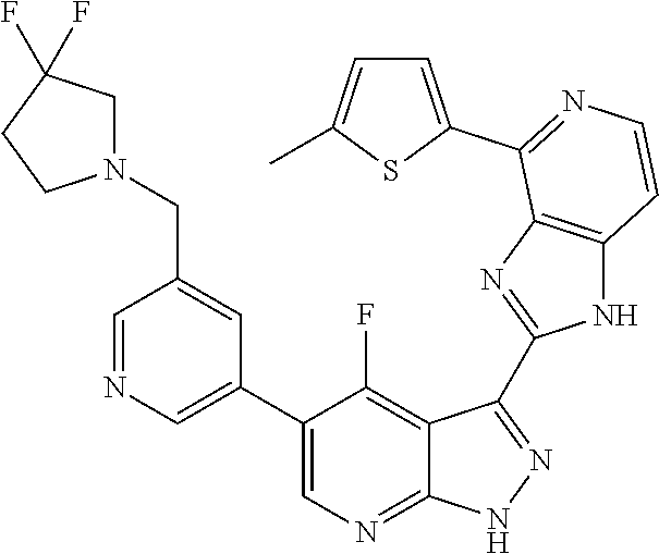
C1=NC=C(C2=CN=C3C(=C2F)C(C2=NC4=C(N2)C=CN=C4C2=CC=C(C)S2)=N[N H]3)C=C1CN1CC(F)(F)CC1
